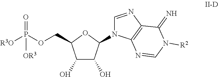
C(C1C(O)C(O)C(N2C=NC3=C2N=CN([R2])C3=N)O1)OP([R3O])(=O)[OR3]
